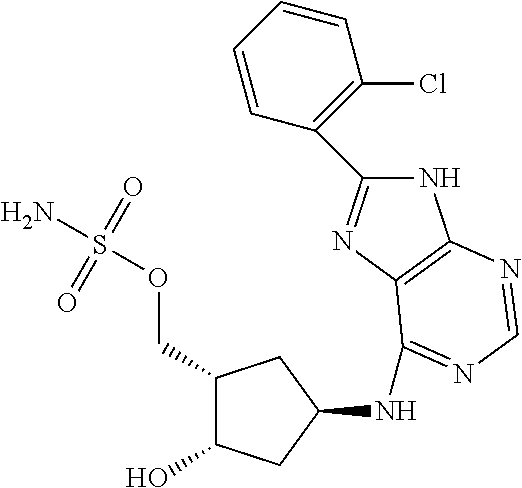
C1(COS(N)(=O)=O)C(O)CC(NC2=NC=NC3=C2N=C(C2=C(Cl)C=CC=C2)N3)C1
